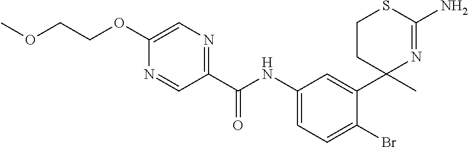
C1(C(NC2=CC=C(Br)C(C3(C)N=C(N)SCC3)=C2)=O)=NC=C(OCCOC)N=C1
